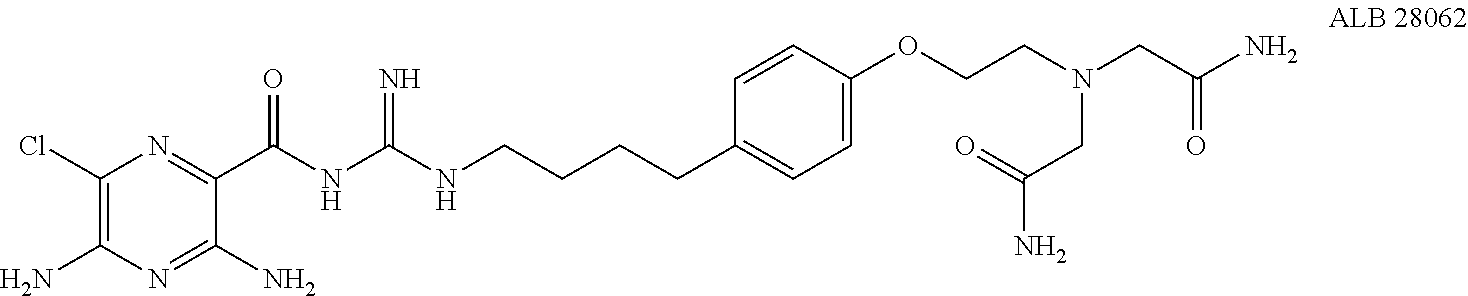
C1(N)=NC(N)=C(Cl)N=C1C(NC(NCCCCC1=CC=C(OCCN(CC(N)=O)CC(=O)N)C=C1)=N)=O
